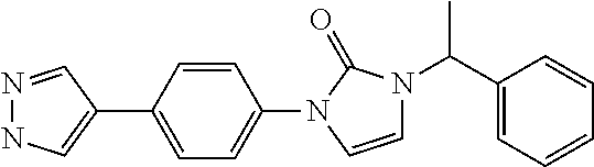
C1(C2=CC=C(N3C=CN(C(C4=CC=CC=C4)C)C3=O)C=C2)=CNN=C1
